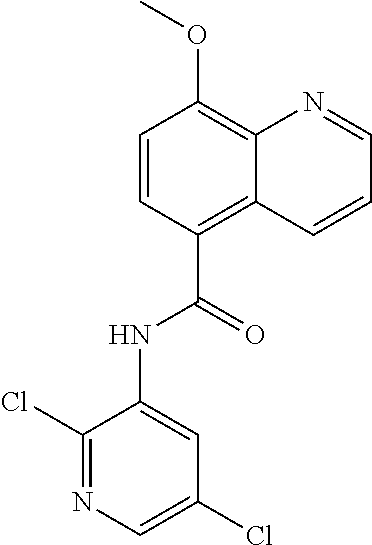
C1(Cl)=NC=C(Cl)C=C1NC(=O)C1=C2C(=C(OC)C=C1)N=CC=C2
